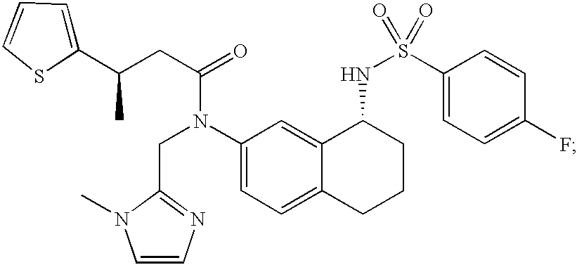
C1(C(CC(=O)N(C2=CC=C3C(=C2)C(NS(=O)(C2=CC=C(F)C=C2)=O)CCC3)CC2=NC=CN2C)C)=CC=CS1
